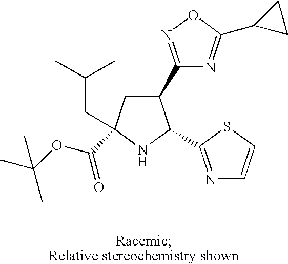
C1(C2=NOC(C3CC3)=N2)CC(CC(C)C)(C(OC(C)(C)C)=O)NC1C1=NC=CS1
